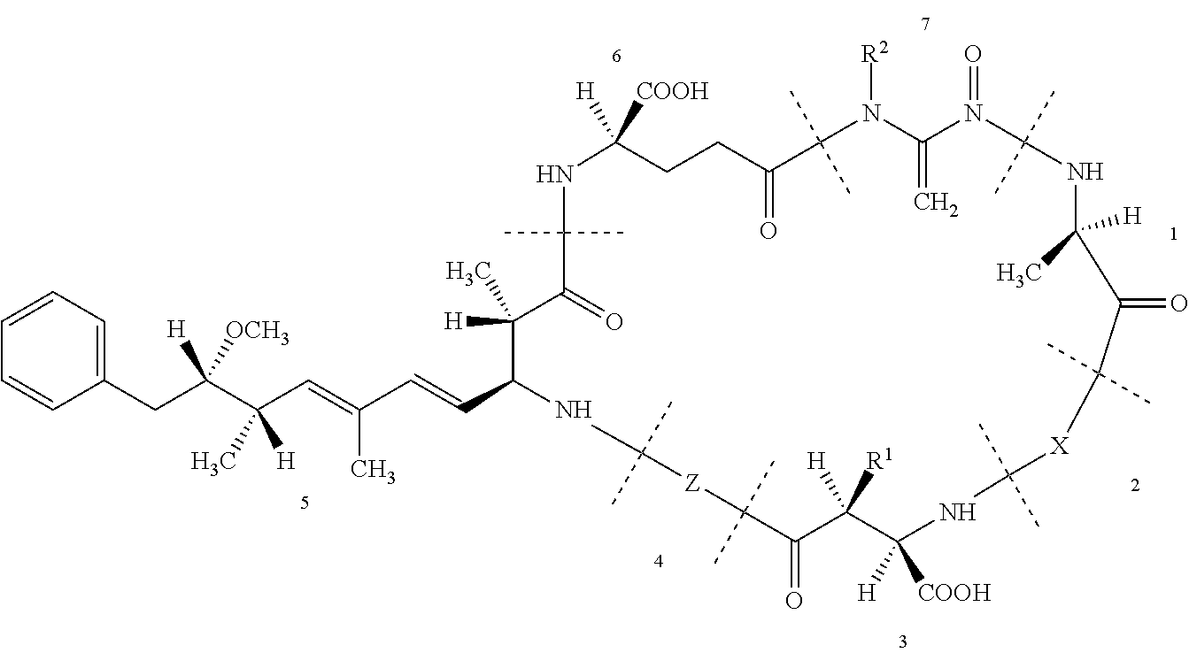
C1=CC=CC(CC(C(C=C(C=CC2NC(C)(C)[Z]C(C)(C)C(=O)C([H])([R1])C([H])([COOH])NC(C)(C)[X]C(C)(C)C(=O)C([H])(C)NC(C)(C)N(=O)C(=C)N([R2])C(C)(C)C(=O)CCC([H])([COOH])NC(C)(C)C(=O)C2([H])C)C)(C)[H])([OCH3])[H])=C1
